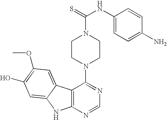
C12=C(N=CN=C1N1CCN(C(=S)NC3=CC=C(N)C=C3)CC1)NC1=CC(O)=C(OC)C=C21
